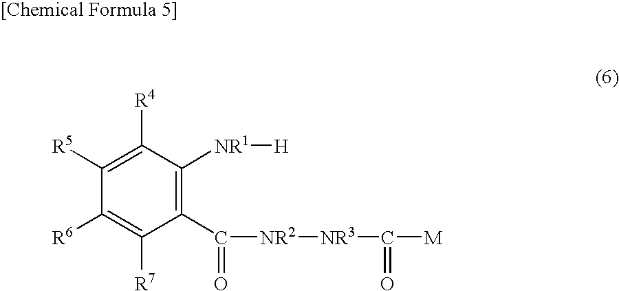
C1([R5])=C([R4])C([NR1][H])=C(C([NR2][NR3]C([M])=O)=O)C([R7])=C1[R6]
